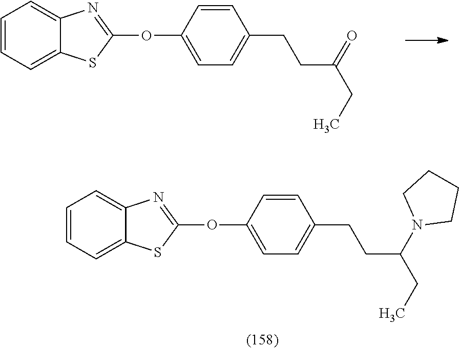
C(C(CC)=O)CC1=CC=C(OC2=NC3=CC=CC=C3S2)C=C1.C1CN(C(CCC2=CC=C(OC3=NC4=CC=CC=C4S3)C=C2)CC)CC1
